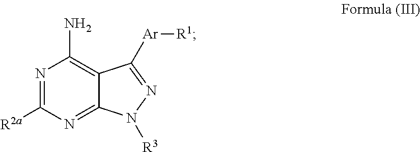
C12=C(N)N=C([R2a])N=C1N([R3])N=C2[Ar][R1]
